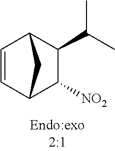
C1(C(C)C)C2C=CC(C1[NO2])C2
